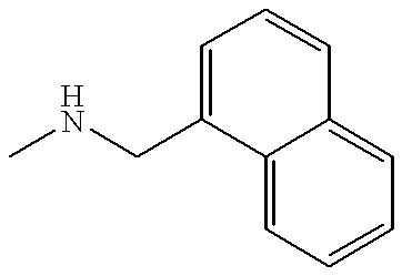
CNCC1=CC=CC2=CC=CC=C12
